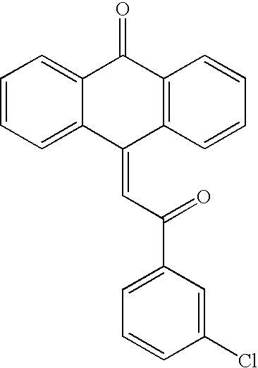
C1=CC=C2C(=C1)C(=O)C1=C(C2=CC(C2=CC=CC(Cl)=C2)=O)C=CC=C1
